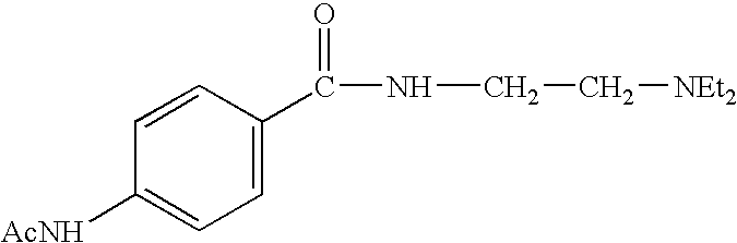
C1=C(C(NCC[NEt2])=O)C=CC([AcNH])=C1
